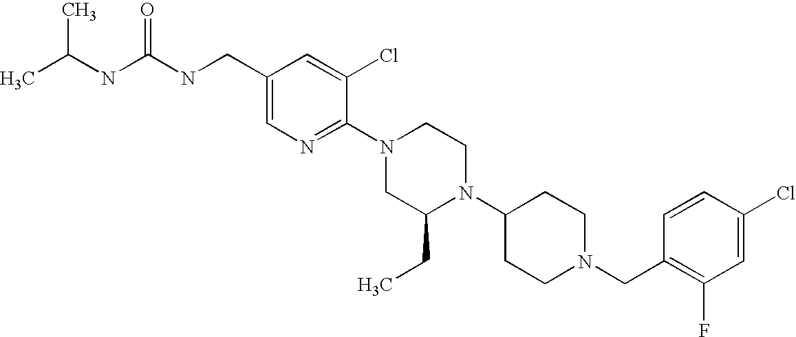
C1(Cl)=CC(F)=C(CN2CCC(N3C(CC)CN(C4=NC=C(CNC(NC(C)C)=O)C=C4Cl)CC3)CC2)C=C1
